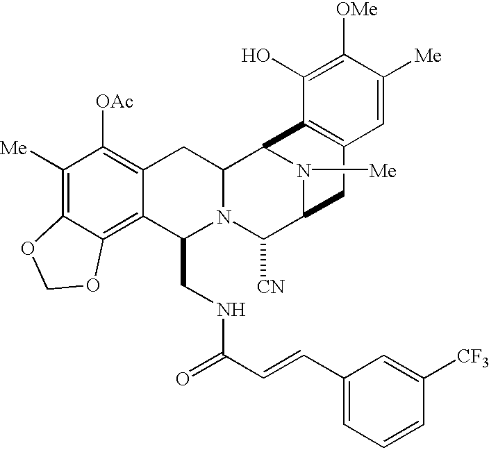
C1([Me])=C2C(=C3C(=C1[OAc])CC1N(C3CNC(=O)C=CC3=CC=CC([CF3])=C3)C([CN])C3N([Me])C1C1=C(C3)C=C([Me])C([OMe])=C1O)OCO2
